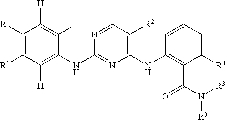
C1([H])=C(NC2=NC(NC3=C(C(=O)N([R3])[R3])C([R4])=CC=C3)=C([R2])C=N2)C([H])=C([H])C([R1])=C1[R1]
